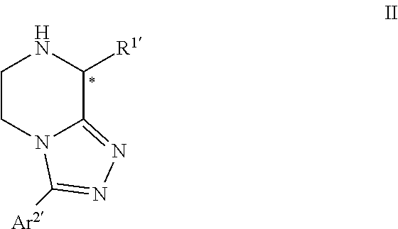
C1CN2C(=NN=C2[Ar2])C([R1])N1
